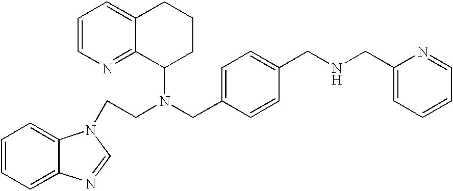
C1=CN=C2C(=C1)CCCC2N(CCN1C2=CC=CC=C2N=C1)CC1=CC=C(CNCC2=CC=CC=N2)C=C1
